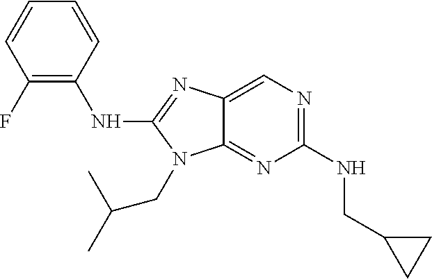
C1(F)=C(NC2=NC3=CN=C(NCC4CC4)N=C3N2CC(C)C)C=CC=C1
